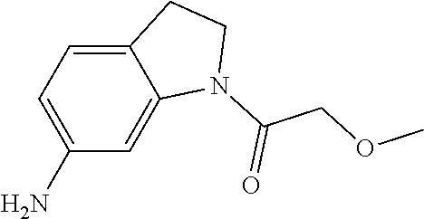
C1=C(N)C=C2C(=C1)CCN2C(COC)=O
